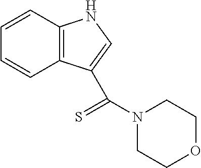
C1=CC2=C(C=C1)C(C(=S)N1CCOCC1)=CN2
